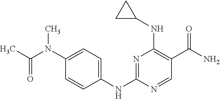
N1=C(NC2=CC=C(N(C(C)=O)C)C=C2)N=CC(C(N)=O)=C1NC1CC1
